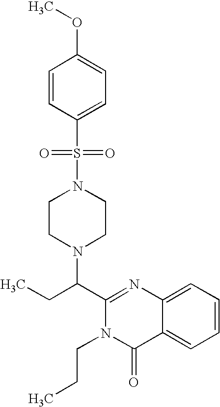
C1(C(CC)N2CCN(S(=O)(=O)C3=CC=C(OC)C=C3)CC2)=NC2=CC=CC=C2C(=O)N1CCC
